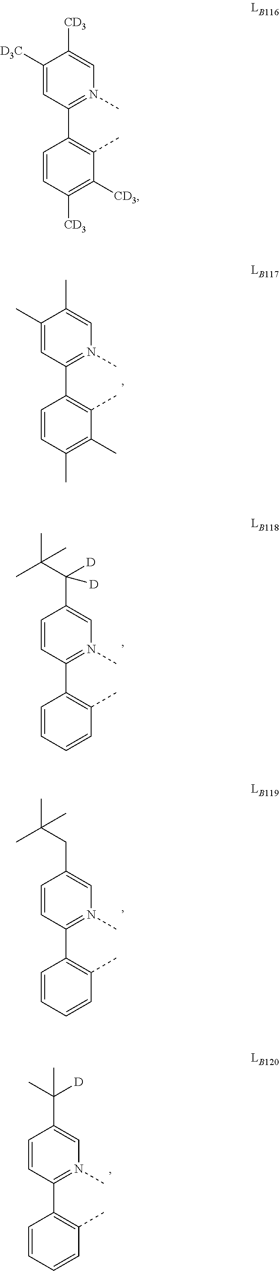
C1(C)=C(C)C(C)=C(C2=N(C)C=C(C)C(C)=C2)C=C1.C1=CC(C)=C(C2=N(C)C=C(CC(C)(C)C)C=C2)C=C1.C1=CC(C)=C(C2=N(C)C=C(C(C)([D])C)C=C2)C=C1.C1=CC(C)=C(C2=N(C)C=C(C(C(C)(C)C)([D])[D])C=C2)C=C1.C1([CD3])=C([CD3])C(C)=C(C2=N(C)C=C([CD3])C([D3C])=C2)C=C1
